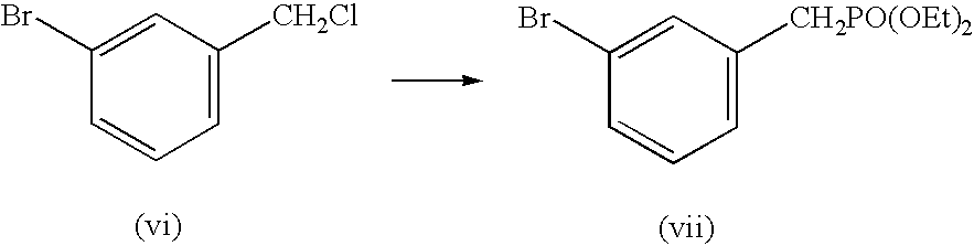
C1=C([CH2Cl])C=C(Br)C=C1.C1=C([CH2PO(OEt)2])C=C(Br)C=C1
